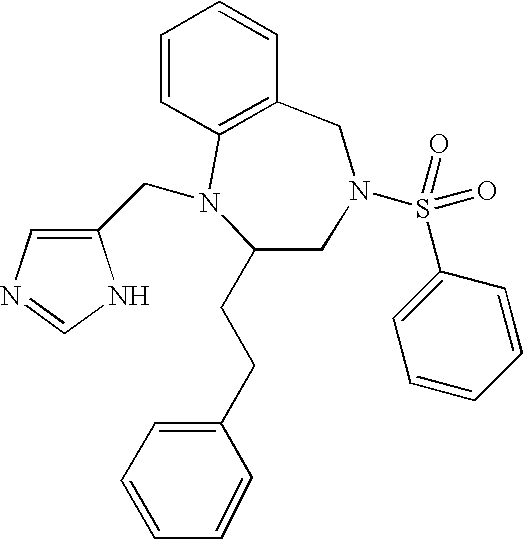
C1=CC2=C(CN(S(=O)(C3=CC=CC=C3)=O)CC(CCC3=CC=CC=C3)N2CC2=CN=CN2)C=C1
